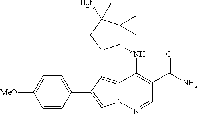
N12C(=CC(C3=CC=C([MeO])C=C3)=C1)C(NC1C(C)(C)C(N)(C)CC1)=C(C(N)=O)C=N2
